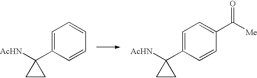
C1=C(C2([AcHN])CC2)C=CC=C1.C1=C(C2([AcHN])CC2)C=CC(C([Me])=O)=C1
